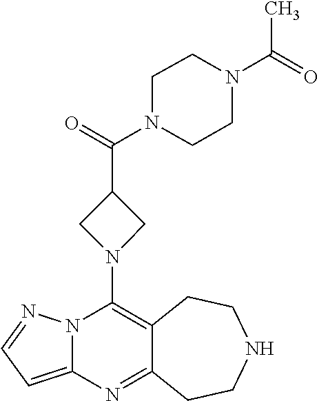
C12=C(N3CC(C(=O)N4CCN(C(=O)C)CC4)C3)N3C(=CC=N3)N=C1CCNCC2
